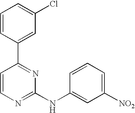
C1=CC(C2=NC(NC3=CC([NO2])=CC=C3)=NC=C2)=CC(Cl)=C1
